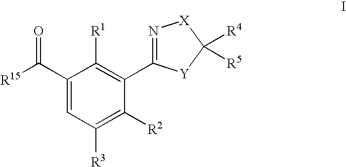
C1(C([R15])=O)=CC([R3])=C([R2])C(C2=N[X]C([R4])([R5])[Y]2)=C1[R1]
